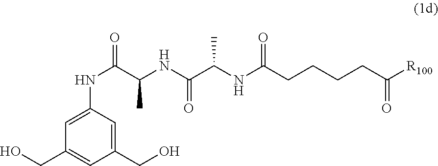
C1(CO)=CC(NC(C(NC(C(NC(CCCCC([R100])=O)=O)C)=O)C)=O)=CC(CO)=C1
